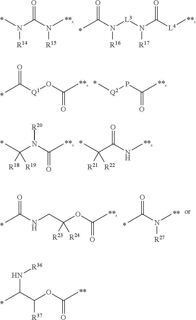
CN(C(N(C)[R15])=O)[R14].N([L3]N([R17])C([L4]C)=O)([R16])C(C)=O.O=C([Q1]OC(C)=O)C.P(C(C)=O)[Q2]C.N(C(C)=O)(C(C)([R18])[R19])[R20].C(NC)(C(C)([R21])[R22])=O.O=C(NCC(OC(C)=O)([R23])[R24])C.O=C(N(C)[R27])C.C(C([R37])OC(C)=O)(C)N[R36]
